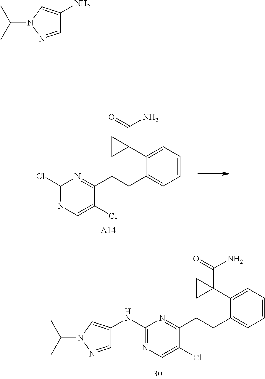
C1=CC=C(C2(C(=O)N)CC2)C(CCC2=NC(Cl)=NC=C2Cl)=C1.[A14].C1=CC=C(C2(C(=O)N)CC2)C(CCC2=NC(NC3=CN(C(C)C)N=C3)=NC=C2Cl)=C1.C1(N)=CN(C(C)C)N=C1
